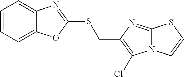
C1=CC=C2C(=C1)N=C(SCC1=C(Cl)N3C(=N1)SC=C3)O2
